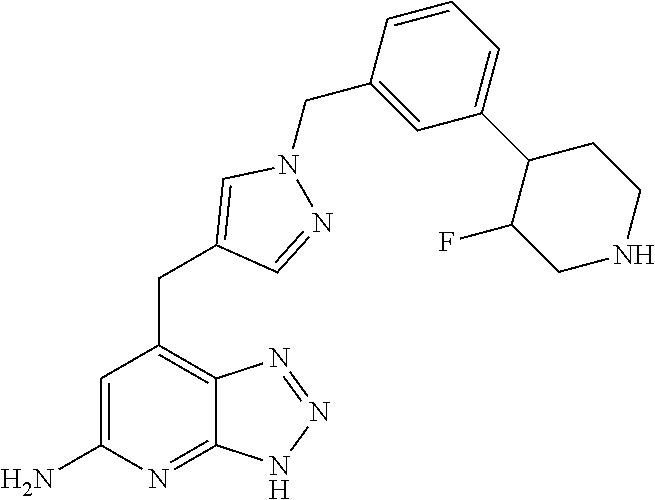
C1=C(N)N=C2C(=C1CC1=CN(CC3=CC(C4C(F)CNCC4)=CC=C3)N=C1)N=NN2
